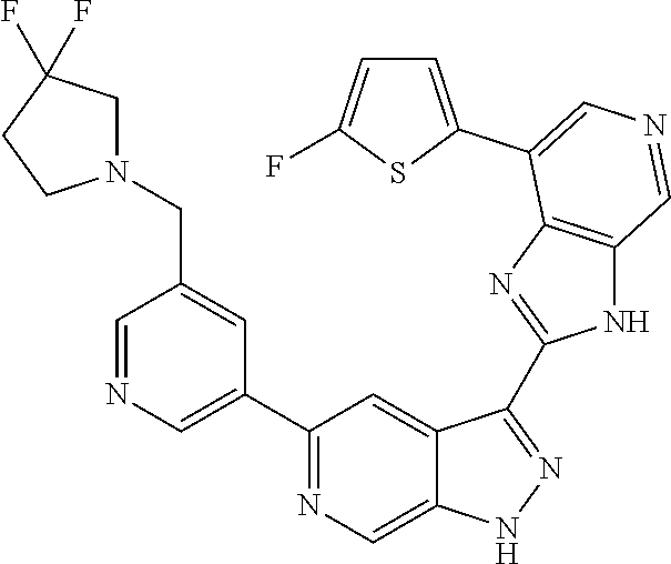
C1(C2=CN=CC(CN3CC(F)(F)CC3)=C2)=NC=C2C(=C1)C(C1=NC3=C(N1)C=NC=C3C1=CC=C(F)S1)=NN2
